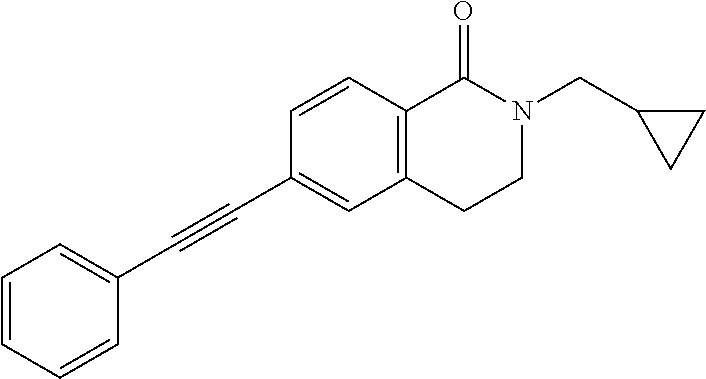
C1=CC=CC(C#CC2=CC3=C(C=C2)C(=O)N(CC2CC2)CC3)=C1
